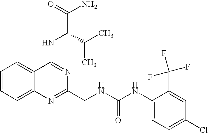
C12=CC=CC=C1N=C(CNC(NC1=CC=C(Cl)C=C1C(F)(F)F)=O)N=C2NC(C(N)=O)C(C)C
